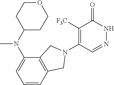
C1([F3C])=C(N2CC3=C(C(N(C)C4CCOCC4)=CC=C3)C2)C=NNC1=O
